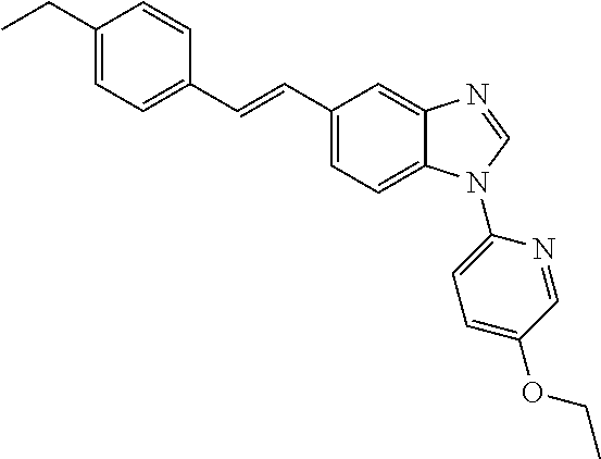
C1(CC)=CC=C(C=CC2=CC=C3C(=C2)N=CN3C2=CC=C(OCC)C=N2)C=C1
